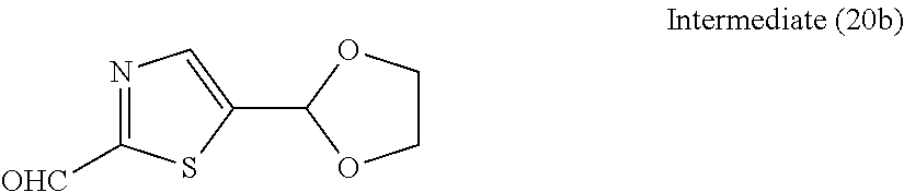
N1=C([OHC])SC(C2OCCO2)=C1
